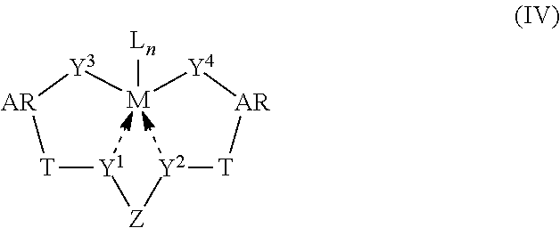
[T]1[Y1][Z][Y2][T][AR][Y4][M]([Ln])[Y3][AR]1
